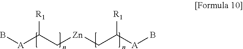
[R1]C(C[Zn]CC([A]B)[R1])[A]B
